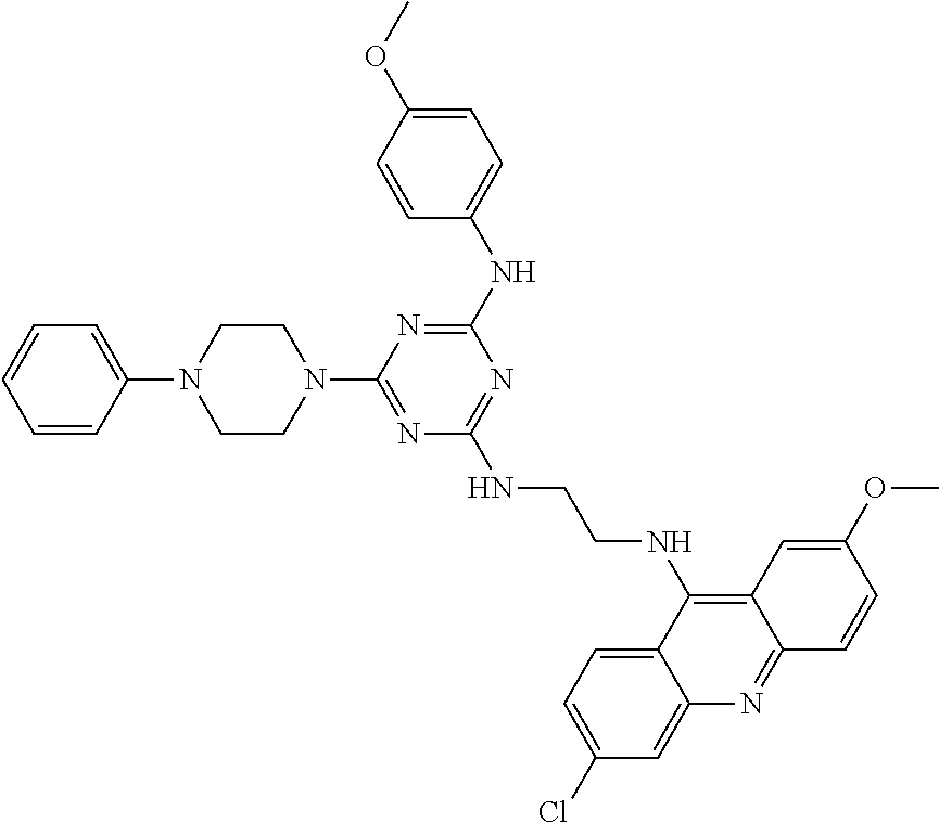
C1=CC(N2CCN(C3=NC(NCCNC4=C5C(=NC6=CC(Cl)=CC=C46)C=CC(OC)=C5)=NC(NC4=CC=C(OC)C=C4)=N3)CC2)=CC=C1
